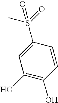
C1(S(=O)(C)=O)=CC(O)=C(O)C=C1
